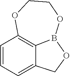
C1=CC=C2C3=C1OCCOB3OC2
